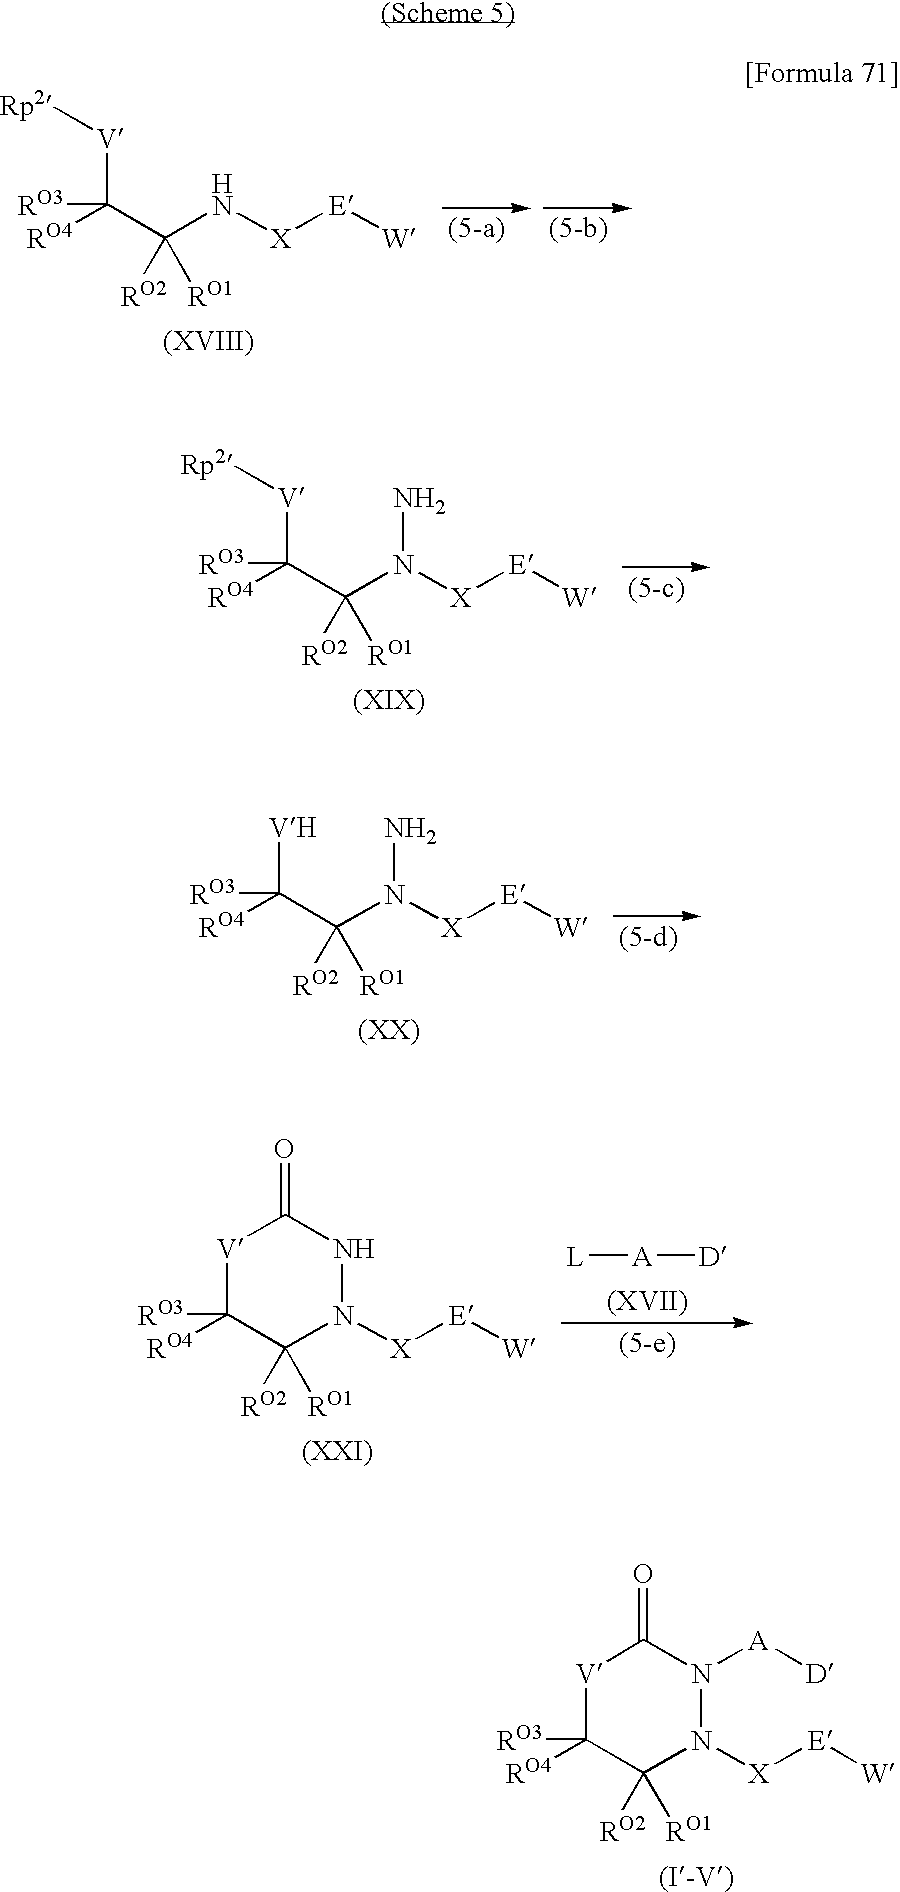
[VH]C(C(N([X][E][W])N)([RO1])[RO2])([RO4])[RO3].[V]1C([RO4])([RO3])C([RO2])([RO1])N([X][E][W])N([A][D])C1=O.[V](C(C(N[X][E][W])([RO1])[RO2])([RO4])[RO3])[Rp2].[V](C(C(N([X][E][W])N)([RO1])[RO2])([RO4])[RO3])[Rp2].[V]1C([RO4])([RO3])C([RO2])([RO1])N([X][E][W])NC1=O.[L][A][D]
